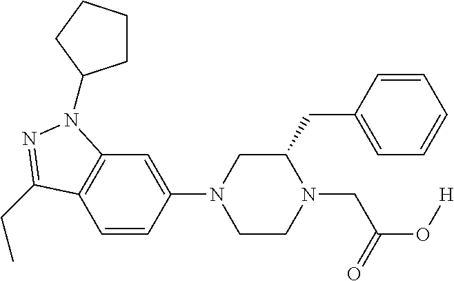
C12=C(C=CC(N3CCN(CC(O[H])=O)C(CC4=CC=CC=C4)C3)=C1)C(CC)=NN2C1CCCC1
